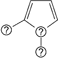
C1=CC(C)C(C)=C1
